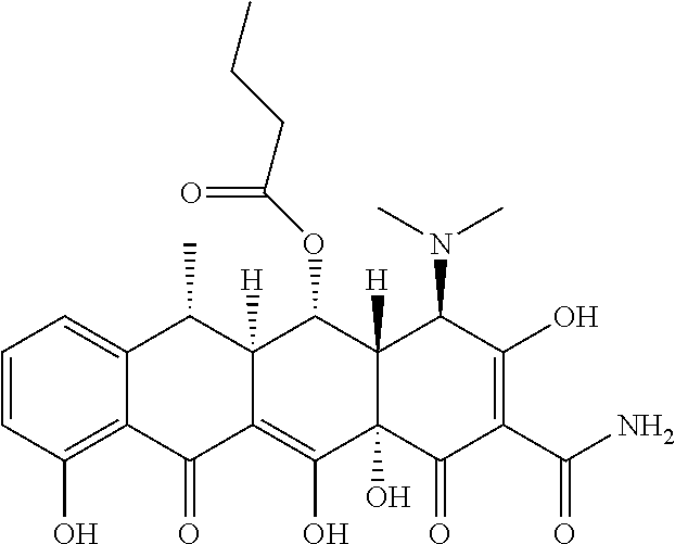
C1=CC(O)=C2C(=C1)C(C)C1([H])C(=C(O)C3(O)C([H])(C1OC(CCC)=O)C(N(C)C)C(O)=C(C(N)=O)C3=O)C2=O
